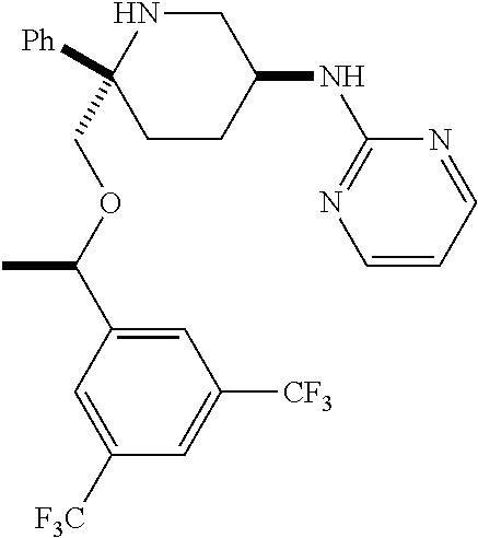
C1=CC=NC(NC2CNC([Ph])(COC(C3=CC([CF3])=CC([F3C])=C3)C)CC2)=N1
